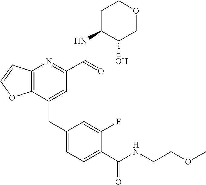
C12=C(C=CO1)N=C(C(NC1C(O)COCC1)=O)C=C2CC1=CC=C(C(=O)NCCOC)C(F)=C1
